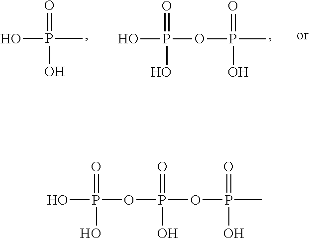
OP(O)(=O)OP(OP(O)(=O)C)(=O)O.OP(O)(=O)C.OP(O)(=O)OP(C)(=O)O
